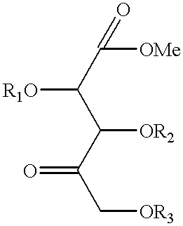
C([OR2])(C(C[OR3])=O)C(C([OMe])=O)[R1O]
